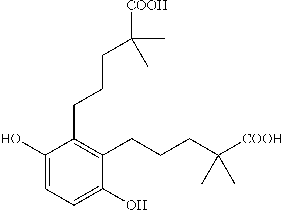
C1(O)=CC=C(O)C(CCCC([COOH])(C)C)=C1CCCC(C)(C)[COOH]
